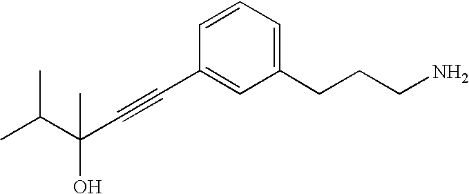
C1(CCCN)=CC=CC(C#CC(C(C)C)(C)O)=C1
